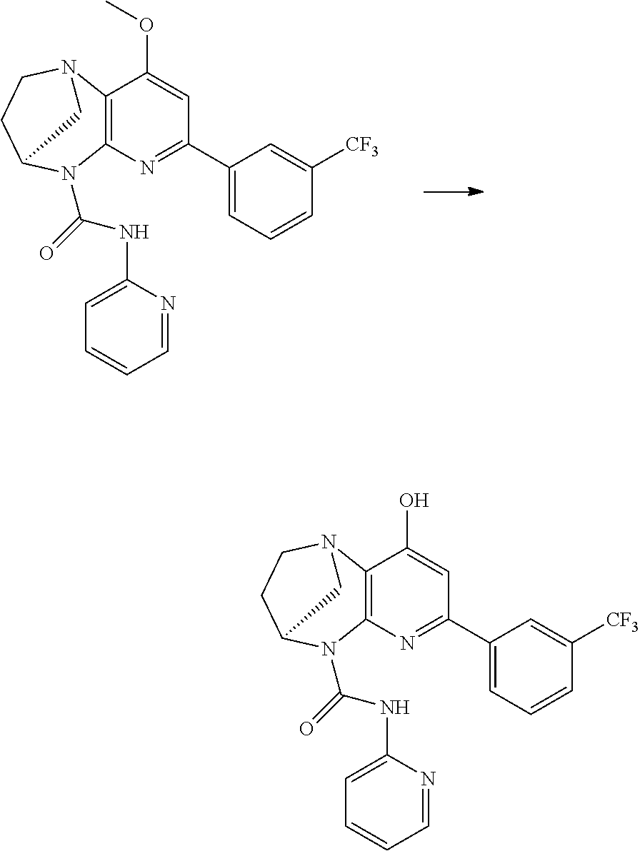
C1(C2=NC3=C(C(OC)=C2)N2CCC(C2)N3C(NC2=CC=CC=N2)=O)=CC=CC([CF3])=C1.C1(C2=NC3=C(C(O)=C2)N2CCC(C2)N3C(NC2=CC=CC=N2)=O)=CC=CC([CF3])=C1
